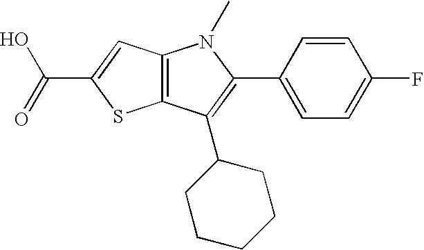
C12=C(C(C3CCCCC3)=C(C3=CC=C(F)C=C3)N1C)SC(C(=O)O)=C2
